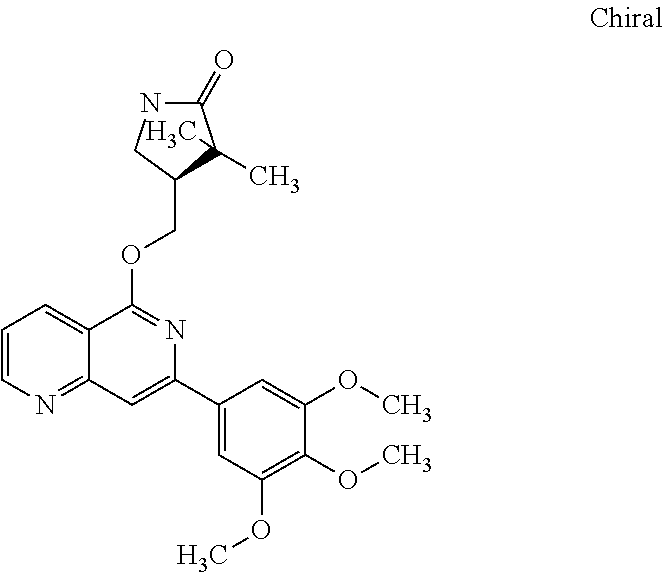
C1=CN=C2C(=C1)C(OCC1C(C)(C)C(=O)NC1)=NC(C1=CC(OC)=C(OC)C(OC)=C1)=C2
